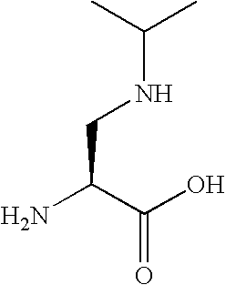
C(NCC(N)C(O)=O)(C)C
